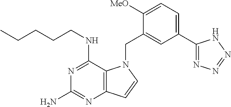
N1=C(NCCCCC)C2=C(N=C1N)C=CN2CC1=CC(C2=NN=NN2)=CC=C1[MeO]
